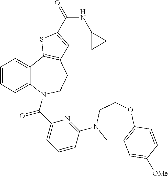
C1=CC=C2C(=C1)C1=C(CCN2C(C2=CC=CC(N3CC4=C(OCC3)C=CC([OMe])=C4)=N2)=O)C=C(C(=O)NC2CC2)S1
